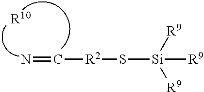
N=C[R2]S[Si]([R9])([R9])[R9].[R10]
